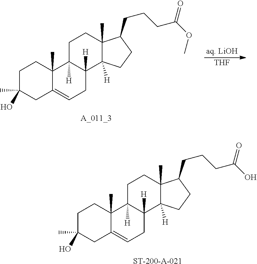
[ST-200-A-021].C1C(C)(O)CC2=CCC3([H])C([H])(C2(C)C1)CCC1(C)C3([H])CCC1CCCC(O)=O.[aq. LiOH].[THF].[A_011_3].C1C(C)(O)CC2=CCC3([H])C([H])(C2(C)C1)CCC1(C)C3([H])CCC1CCCC(OC)=O
